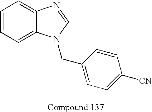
C1=CC=C2C(=C1)N=CN2CC1=CC=C([CN])C=C1
